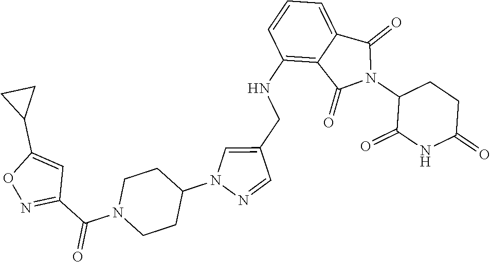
C1(NCC2=CN(C3CCN(C(C4=NOC(C5CC5)=C4)=O)CC3)N=C2)=C2C(=CC=C1)C(=O)N(C1C(=O)NC(=O)CC1)C2=O
